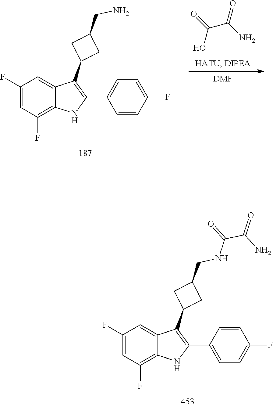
C1(F)=CC(F)=C2C(=C1)C(C1CC(CN)C1)=C(C1=CC=C(F)C=C1)N2.C(C(N)=O)(=O)O.[DMF].C1(F)=CC(F)=C2C(=C1)C(C1CC(CNC(C(N)=O)=O)C1)=C(C1=CC=C(F)C=C1)N2
